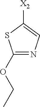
C1([X2])=CN=C(OCC)S1
